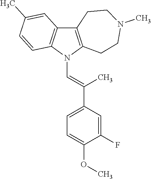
C12=C(N(C=C(C3=CC=C(OC)C(F)=C3)C)C3=C1C=C(C)C=C3)CCN(C)CC2
